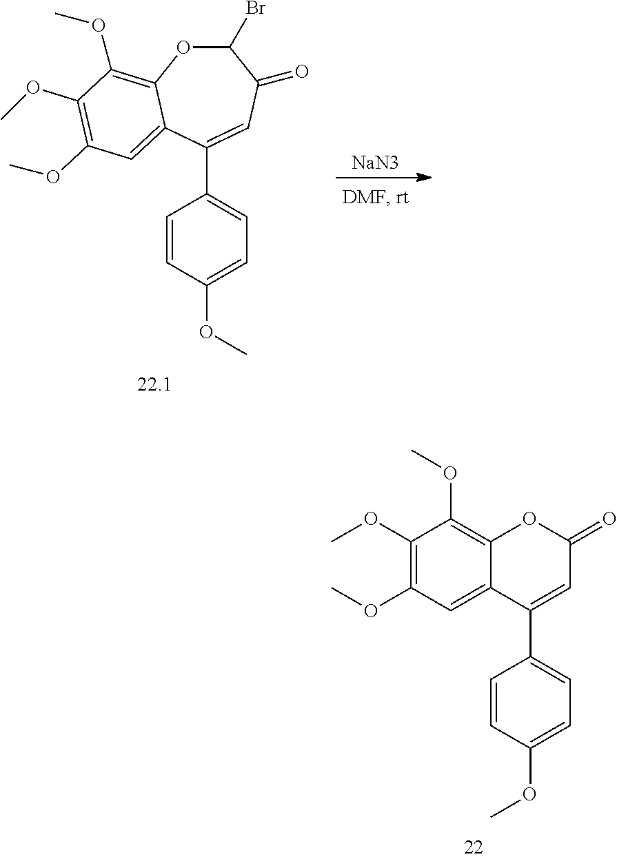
C1(Br)OC2=C(OC)C(OC)=C(OC)C=C2C(C2=CC=C(OC)C=C2)=CC1=O.[NaN3].C1(C2=CC=C(OC)C=C2)=CC(=O)OC2=C(OC)C(OC)=C(OC)C=C12
